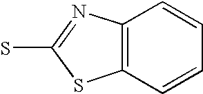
C12=C(C=CC=C1)SC(S)=N2
